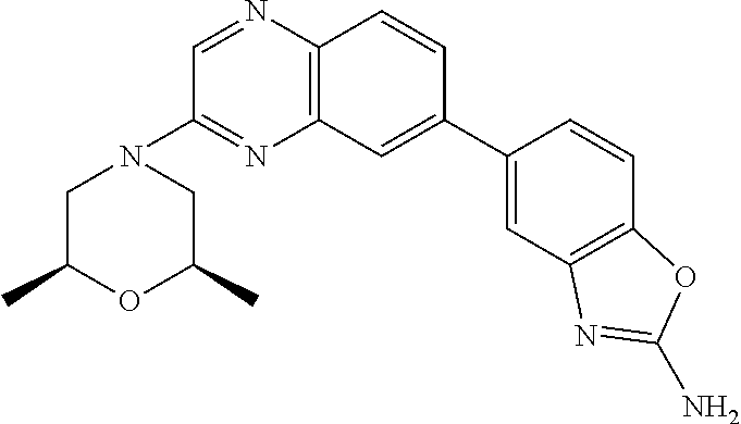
C1=C(C2=CC3=C(N=CC(N4CC(C)OC(C)C4)=N3)C=C2)C=CC2=C1N=C(N)O2
